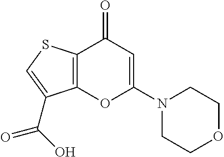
C12=C(C(=O)C=C(N3CCOCC3)O1)SC=C2C(O)=O
